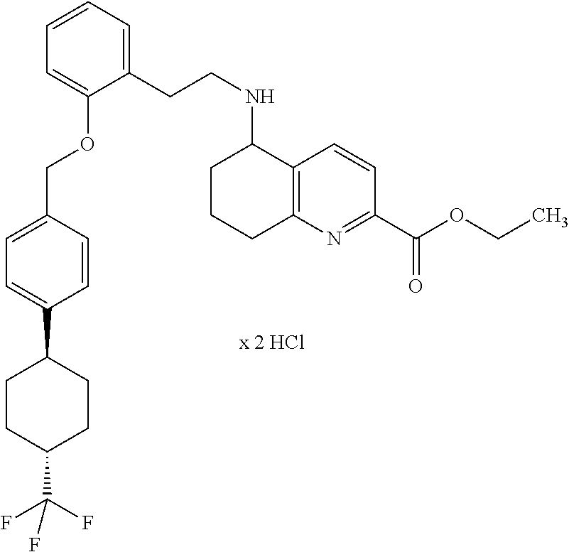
C1(CCNC2CCCC3=C2C=CC(C(OCC)=O)=N3)=CC=CC=C1OCC1=CC=C(C2CCC(C(F)(F)F)CC2)C=C1
